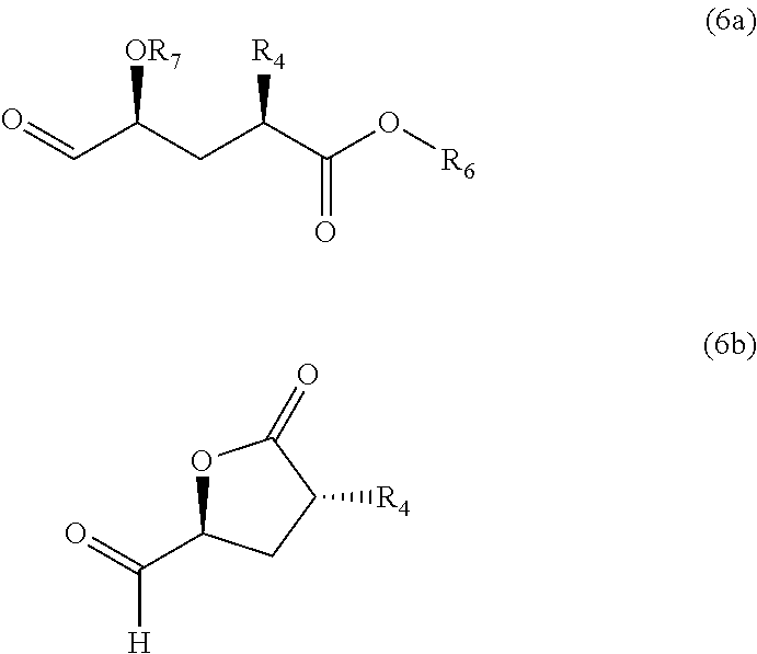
C(=O)C(CC(C(O[R6])=O)[R4])[OR7].[H]C(=O)C1OC(=O)C([R4])C1
